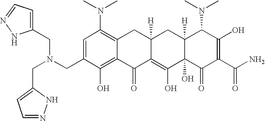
C1(CN(CC2=CC=NN2)CC2=CC=NN2)=CC(N(C)C)=C2C(=C1O)C(=O)C1=C(O)C3(O)C([H])(CC1([H])C2)C(N(C)C)C(O)=C(C(N)=O)C3=O
